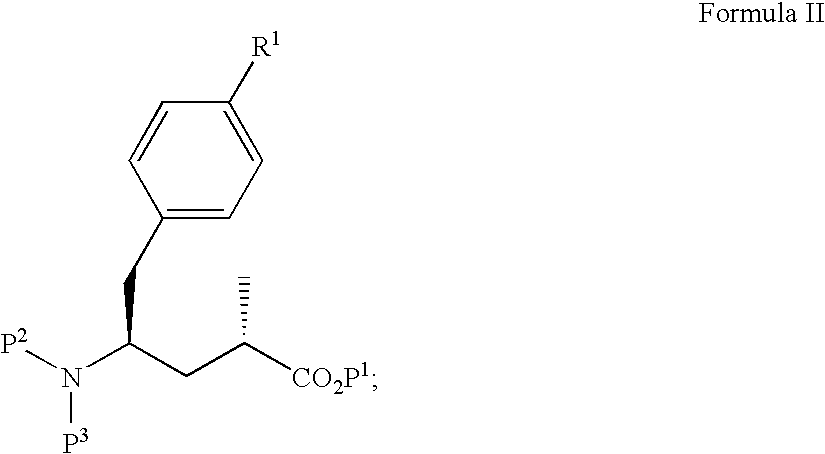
[P2]N(C(CC([CO2P1])C)CC1=CC=C([R1])C=C1)[P3]
